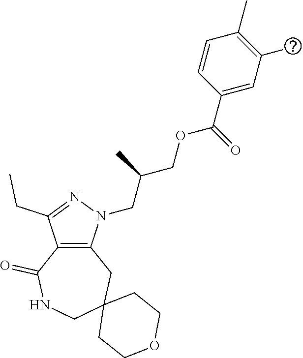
C12=C(N(CC(COC(C3=CC(C)=C(C)C=C3)=O)C)N=C1CC)CC1(CNC2=O)CCOCC1
